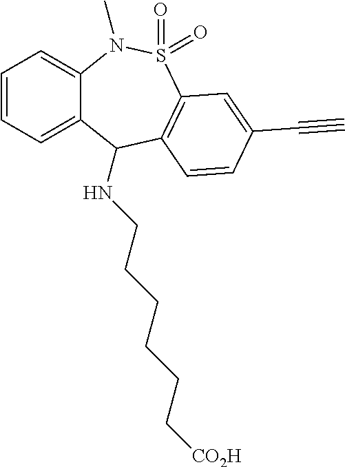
C1=CC=C2C(=C1)N(C)S(=O)(=O)C1=C(C2NCCCCCC[CO2H])C=CC(C#C)=C1
